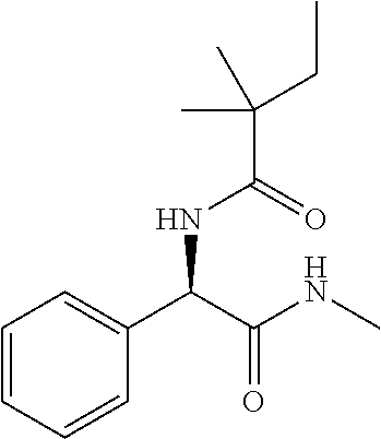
C1=CC=CC(C(C(NC)=O)NC(=O)C(CC)(C)C)=C1
